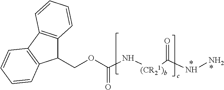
N([(CR21)b]C(NN)=O)C(OCC1C2=C(C3=C1C=CC=C3)C=CC=C2)=O
